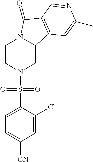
C1CN(S(C2=CC=C([CN])C=C2Cl)(=O)=O)CC2N1C(=O)C1=C2C=C(C)N=C1
